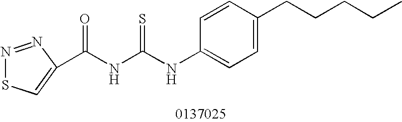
N1=NC(C(NC(NC2=CC=C(CCCCC)C=C2)=S)=O)=CS1
